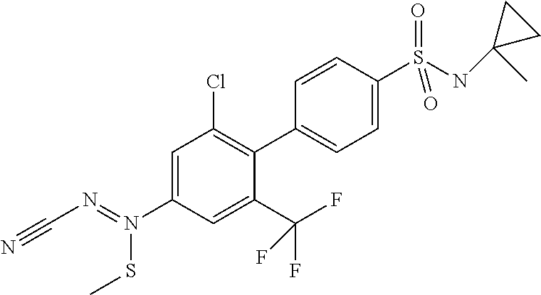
C1=C(N(=NC#N)SC)C=C(C(F)(F)F)C(C2=CC=C(S(=O)(=O)NC3(C)CC3)C=C2)=C1Cl
